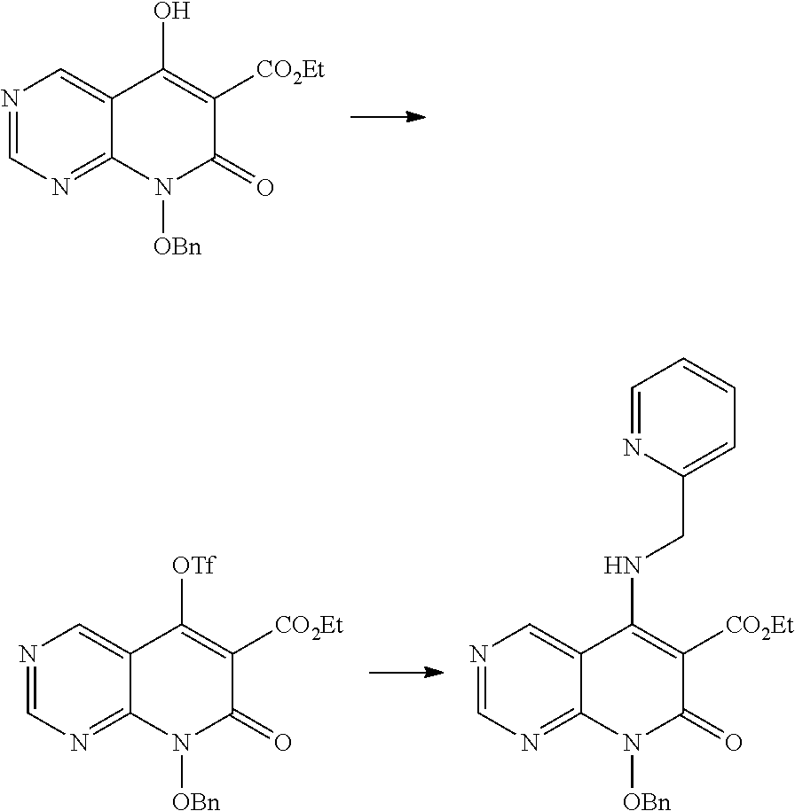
N1=CN=C2C(=C1)C(O)=C([CO2Et])C(=O)N2[OBn].N1=CN=C2C(=C1)C([OTf])=C([CO2Et])C(=O)N2[OBn].N1=CN=C2C(=C1)C(NCC1=CC=CC=N1)=C([CO2Et])C(=O)N2[OBn]
